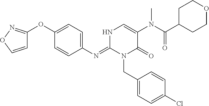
C1(N=C2N(CC3=CC=C(Cl)C=C3)C(=O)C(N(C(C3CCOCC3)=O)C)=CN2)=CC=C(OC2=NOC=C2)C=C1
